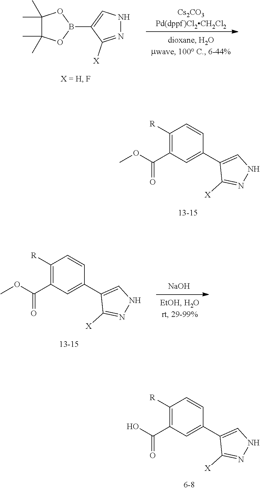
C1(C)(C)C(C)(C)OB(C2=CNN=C2[X])O1.C1([R])=C(C(OC)=O)C=C(C2=CNN=C2[X])C=C1.C1([R])=C(C(OC)=O)C=C(C2=CNN=C2[X])C=C1.[NaOH].C1([R])=C(C(O)=O)C=C(C2=CNN=C2[X])C=C1
